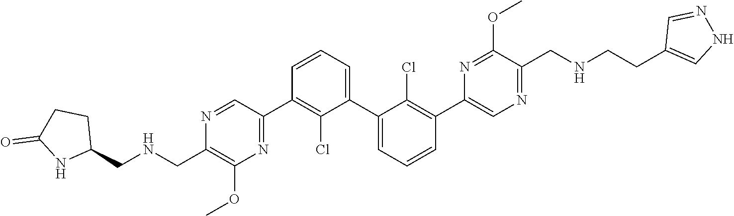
N1=CC(C2=C(Cl)C(C3=CC=CC(C4=CN=C(CNCCC5=CNN=C5)C(OC)=N4)=C3Cl)=CC=C2)=NC(OC)=C1CNCC1CCC(=O)N1
